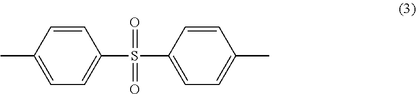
C1=C(C)C=CC(S(=O)(=O)C2=CC=C(C)C=C2)=C1
